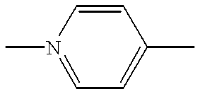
C1=CN(C)=CC=C1C
